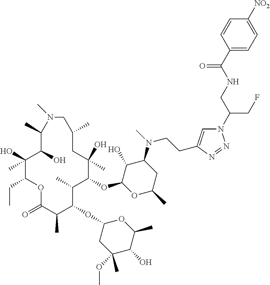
C1(O)C(OC2C(C)C(OC3CC(OC)(C)C(O)C(C)O3)C(C)C(=O)OC(CC)C(O)(C)C(O)C(C)N(C)CC(C)CC2(O)C)OC(C)CC1N(C)CCC1=CN(C(CNC(C2=CC=C([NO2])C=C2)=O)CF)N=N1
